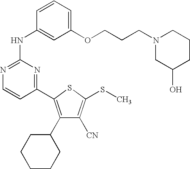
C1(NC2=CC(OCCCN3CC(O)CCC3)=CC=C2)=NC=CC(C2=C(C3CCCCC3)C([CN])=C(SC)S2)=N1
